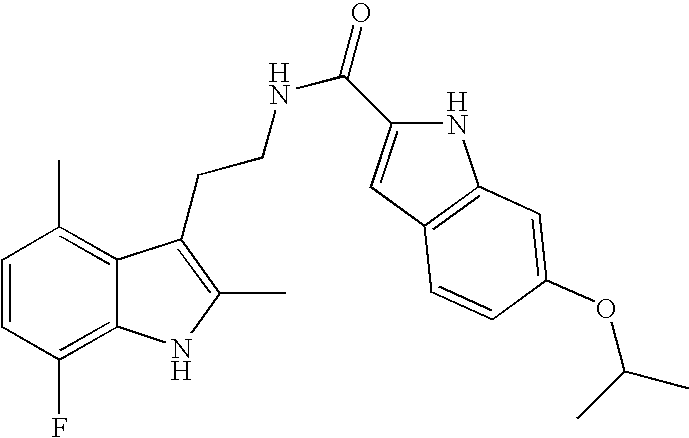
C1=CC(F)=C2C(=C1C)C(CCNC(=O)C1=CC3=C(N1)C=C(OC(C)C)C=C3)=C(C)N2
